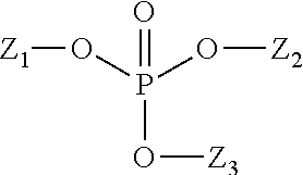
[Z1]OP(O[Z2])(=O)O[Z3]
